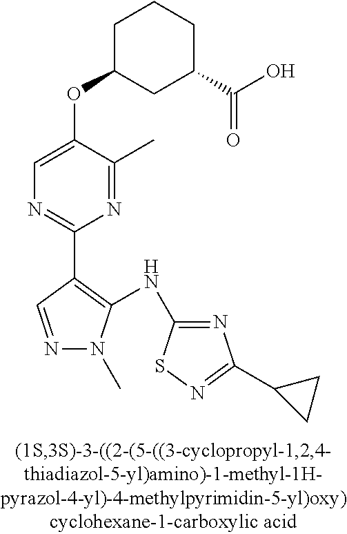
N1=CC(C2=NC=C(OC3CC(C(O)=O)CCC3)C(C)=N2)=C(NC2=NC(C3CC3)=NS2)N1C
